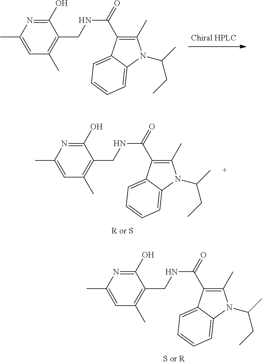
C1(O)=NC(C)=CC(C)=C1CNC(=O)C1=C(C)N(C(C)CC)C2=CC=CC=C12.C1(O)=NC(C)=CC(C)=C1CNC(=O)C1=C(C)N(C(C)CC)C2=CC=CC=C12.C1(O)=NC(C)=CC(C)=C1CNC(=O)C1=C(C)N(C(C)CC)C2=CC=CC=C12
